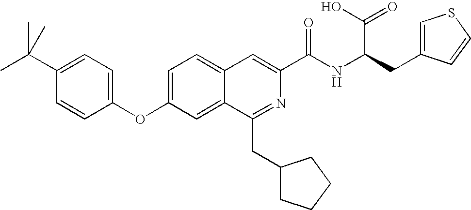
C1=C(OC2=CC=C(C(C)(C)C)C=C2)C=C2C(=C1)C=C(C(NC(CC1=CSC=C1)C(=O)O)=O)N=C2CC1CCCC1
